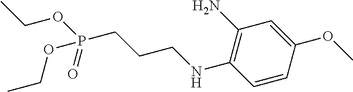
C1(N)=C(NCCCP(OCC)(=O)OCC)C=CC(OC)=C1
